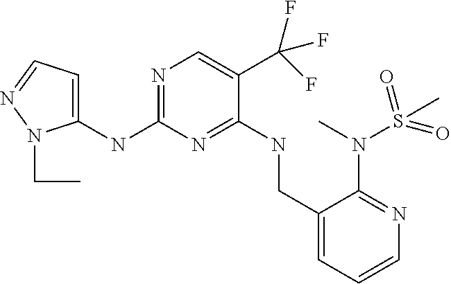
C1(NC2=NC=C(C(F)(F)F)C(NCC3=CC=CN=C3N(S(C)(=O)=O)C)=N2)=CC=NN1CC
